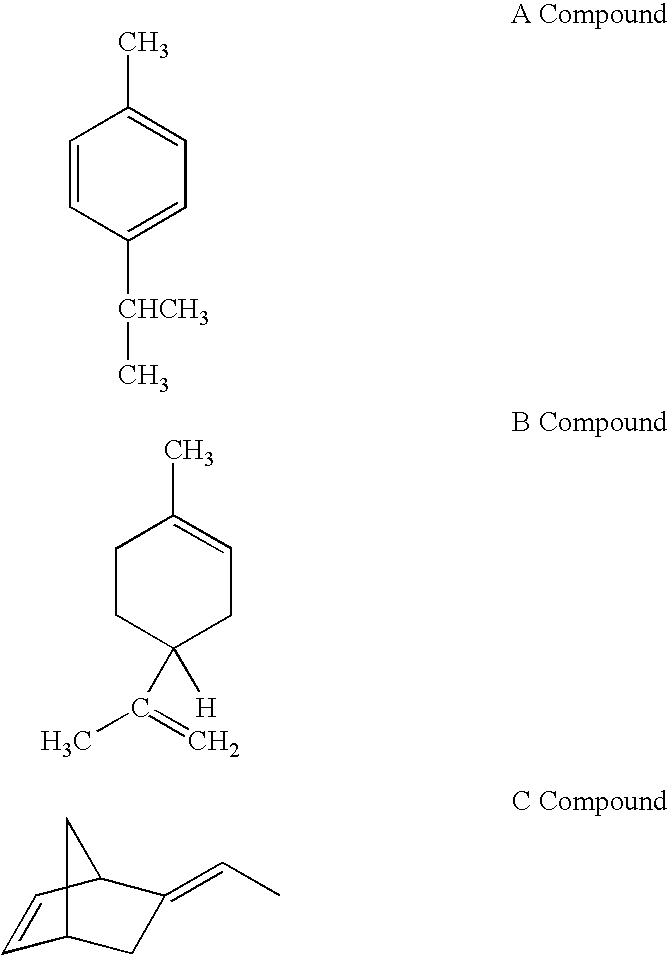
C1=CC([CHCH3]C)=CC=C1C.C1CC(C(C)=C)([H])CC=C1C.C1=CC2C(=CC)CC1C2
